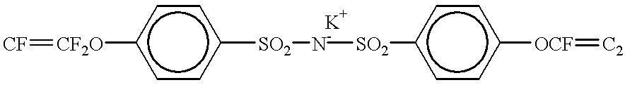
c1cc([SO2][N-][SO2]c2ccc([OCF]=[C2])cc2)ccc1[CF2O]=[CF]
